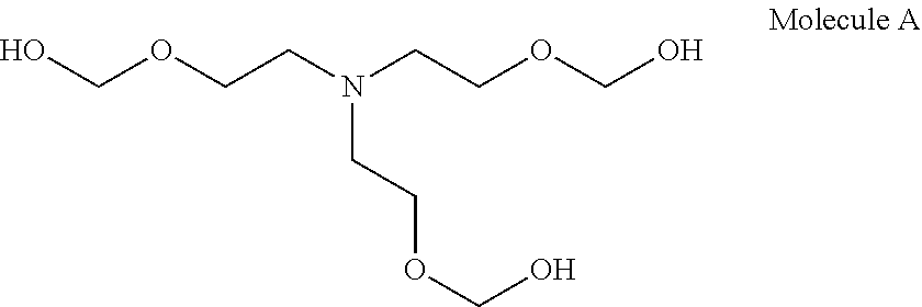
OCOCCN(CCOCO)CCOCO
